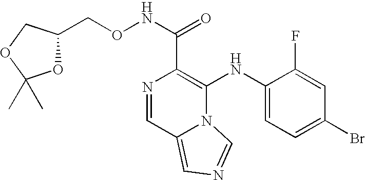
N1=CC2=CN=CN2C(NC2=CC=C(Br)C=C2F)=C1C(NOCC1OC(C)(C)OC1)=O
